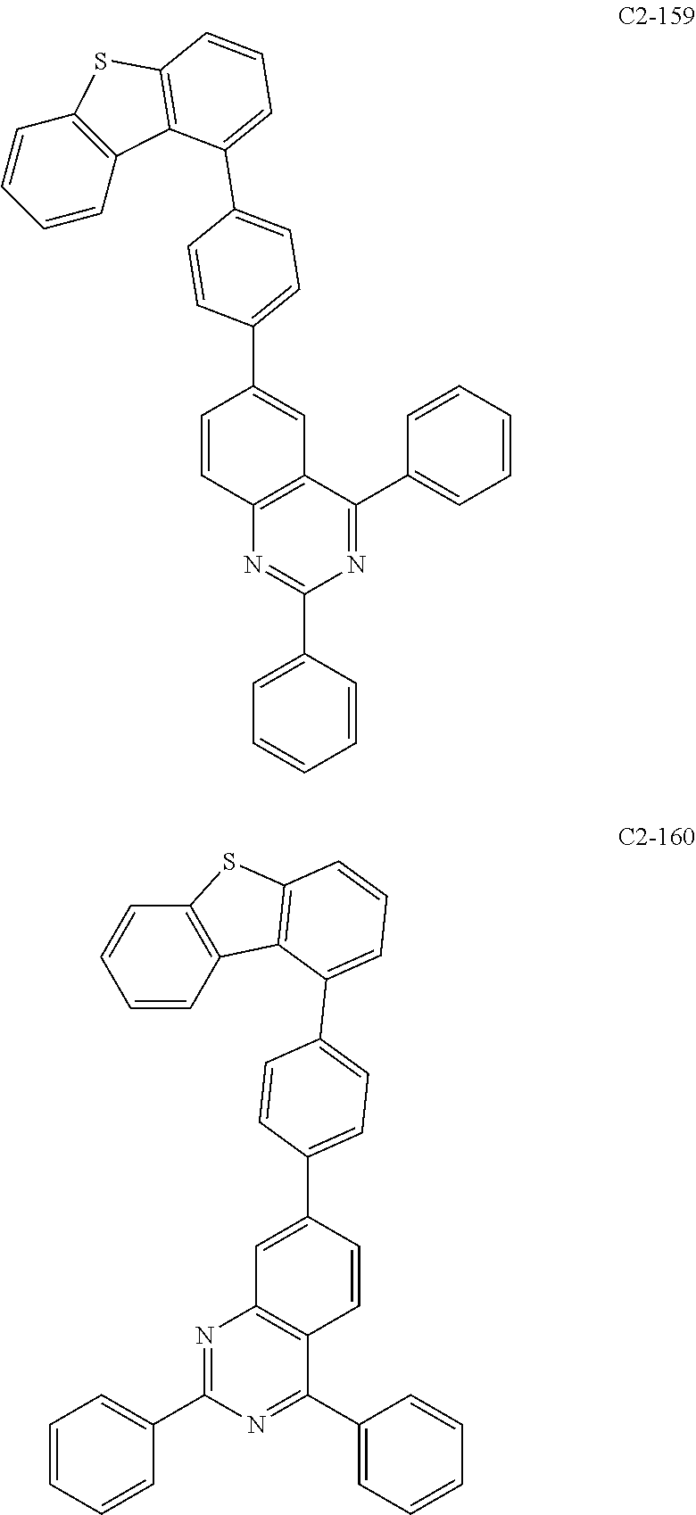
C12=C(C(C3=CC=CC=C3)=NC(C3=CC=CC=C3)=N1)C=C(C1=CC=C(C3=CC=CC4=C3C3=C(C=CC=C3)S4)C=C1)C=C2.C1=CC=CC2=C1SC1=C2C(C2=CC=C(C3=CC4=C(C=C3)C(C3=CC=CC=C3)=NC(C3=CC=CC=C3)=N4)C=C2)=CC=C1
